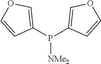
P(C1=COC=C1)([NMe2])C1=COC=C1
